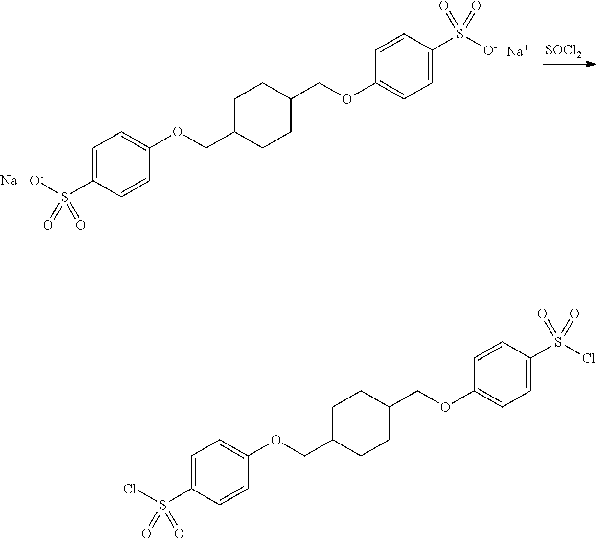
[SOCl2].[Na].C1=C(S([O-])(=O)=O)C=CC(OCC2CCC(COC3=CC=C(S(=O)([O-])=O)C=C3)CC2)=C1.[Na].C1=C(S(Cl)(=O)=O)C=CC(OCC2CCC(COC3=CC=C(S(=O)(Cl)=O)C=C3)CC2)=C1
